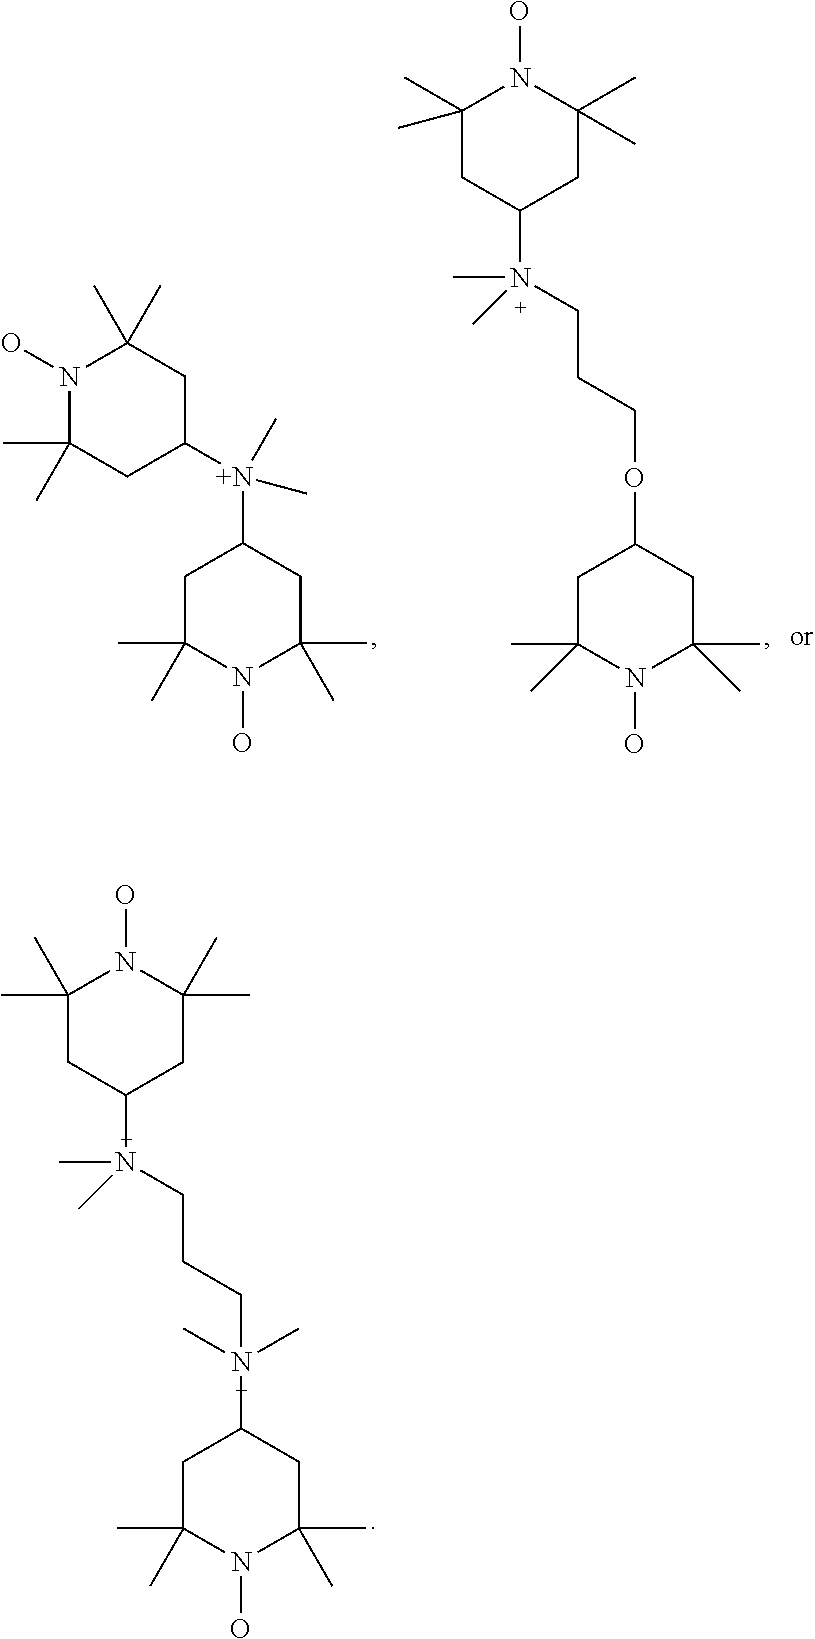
N1(O)C(C)(C)CC([N+](C2CC(C)(C)N(O)C(C)(C)C2)(C)C)CC1(C)C.C1(C)(C)CC(N(C)(C)CCCOC2CC(C)(C)N(O)C(C)(C)C2)CC(C)(C)N1O.C1(C)(C)CC(N(C)(C)CCCN(C2CC(C)(C)N(O)C(C)(C)C2)(C)C)CC(C)(C)N1O
